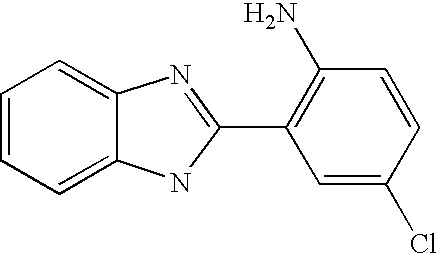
C1=CC=C2C(=C1)N=C(C1=C(N)C=CC(Cl)=C1)N2
